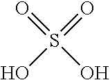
O=S(O)(=O)O
